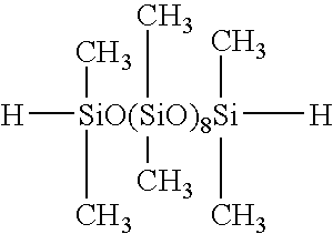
[H][SiO(SiO)8Si]([H])(C)(C)(C)(C)(C)C
